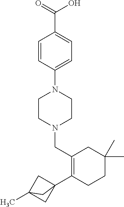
C1=CC(N2CCN(CC3=C(C45CC(C)(C4)C5)CCC(C)(C)C3)CC2)=CC=C1C(=O)O
